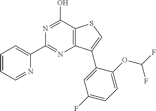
N1=C(O)C2=C(N=C1C1=CC=CC=N1)C(C1=CC(F)=CC=C1OC(F)F)=CS2
